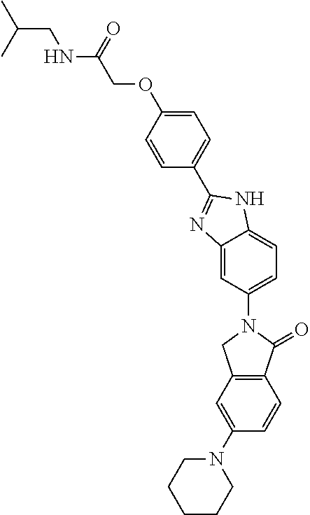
C12=C(C(=O)N(C3=CC=C4C(=C3)N=C(C3=CC=C(OCC(NCC(C)C)=O)C=C3)N4)C1)C=CC(N1CCCCC1)=C2
